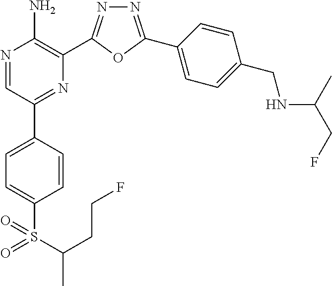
N1=C(C2=CC=C(CNC(C)CF)C=C2)OC(C2=C(N)N=CC(C3=CC=C(S(=O)(=O)C(C)CCF)C=C3)=N2)=N1
